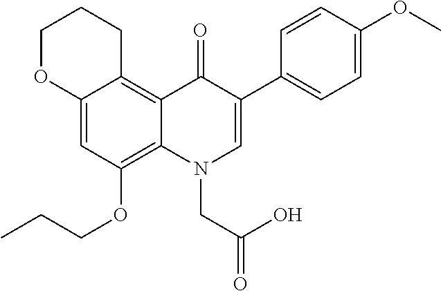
C12=CC(OCCC)=C3C(=C1CCCO2)C(=O)C(C1=CC=C(OC)C=C1)=CN3CC(O)=O
